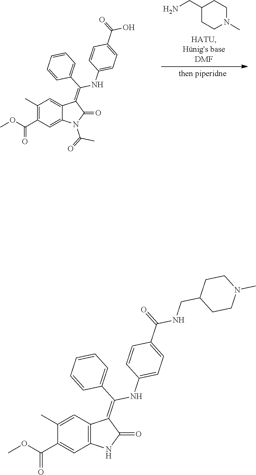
C(C1CCN(C)CC1)N.C1(C)=C(C(OC)=O)C=C2C(=C1)C(=C(NC1=CC=C(C(O)=O)C=C1)C1=CC=CC=C1)C(=O)N2C(C)=O.C1(C)=CC2=C(C=C1C(OC)=O)NC(=O)C2=C(NC1=CC=C(C(NCC2CCN(C)CC2)=O)C=C1)C1=CC=CC=C1
